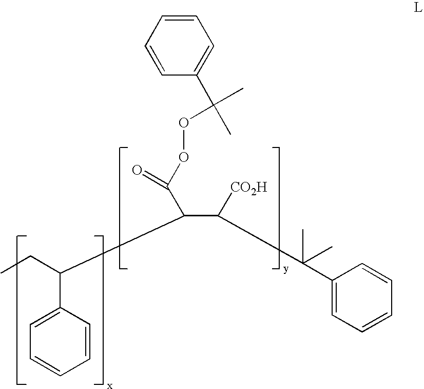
C1=CC=CC(C(CC)C(C(C(C)(C)C2=CC=CC=C2)[CO2H])C(OOC(C2=CC=CC=C2)(C)C)=O)=C1
